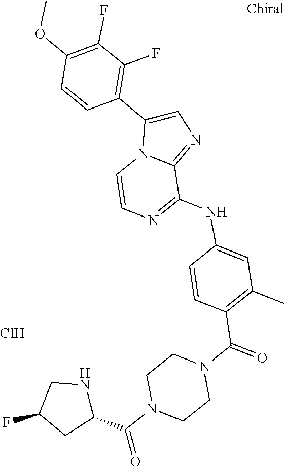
C1CN(C(C2CC(F)CN2)=O)CCN1C(C1=C(C)C=C(NC2=NC=CN3C2=NC=C3C2=C(F)C(F)=C(OC)C=C2)C=C1)=O.Cl
